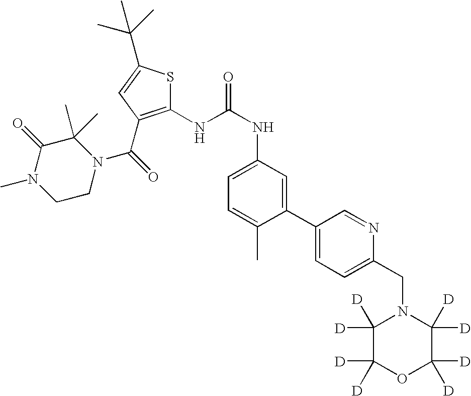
C1=C(NC(=O)NC2=C(C(N3C(C)(C)C(=O)N(C)CC3)=O)C=C(C(C)(C)C)S2)C=C(C2=CC=C(CN3C([D])([D])C([D])([D])OC([D])([D])C3([D])[D])N=C2)C(C)=C1
